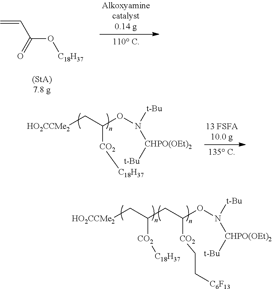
C=CC(O[C18H37])=O.[CO2](C(C[HO2CCMe2])ON([CHPO(OEt)2][t-Bu])[t-Bu])[C18H37].[CO2](C(CC(C[HO2CCMe2])[CO2][C18H37])ON([CHPO(OEt)2][t-Bu])[t-Bu])CC[C6F13]
